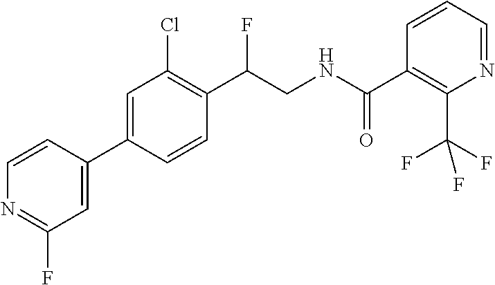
C(C1=C(Cl)C=C(C2=CC(F)=NC=C2)C=C1)(F)CNC(C1=C(C(F)(F)F)N=CC=C1)=O
